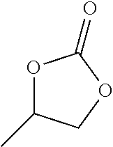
O1C(C)COC1=O
